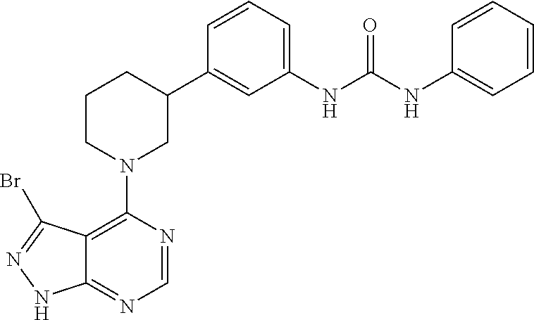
C1(N2CC(C3=CC(NC(NC4=CC=CC=C4)=O)=CC=C3)CCC2)=C2C(=NC=N1)NN=C2Br
